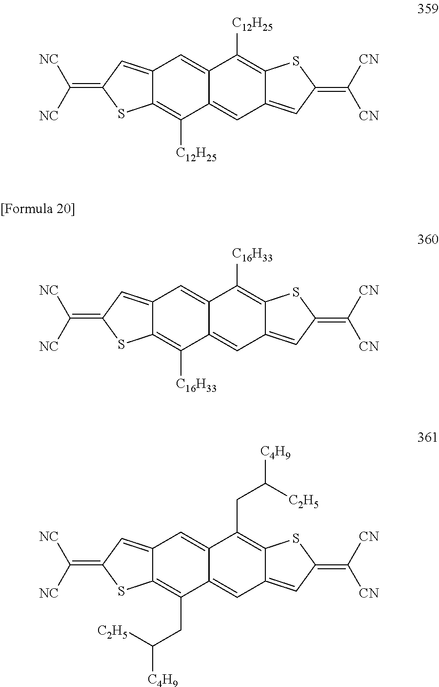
C12=CC(=C([NC])[NC])SC1=C([C12H25])C1=CC3=CC(=C([CN])[CN])SC3=C([C12H25])C1=C2.C12=CC(=C([NC])[NC])SC1=C([C16H33])C1=CC3=CC(=C([CN])[CN])SC3=C([C16H33])C1=C2.C12=CC(=C([NC])[NC])SC1=C(CC([C2H5])[C4H9])C1=CC3=CC(=C([CN])[CN])SC3=C(CC([C2H5])[C4H9])C1=C2
